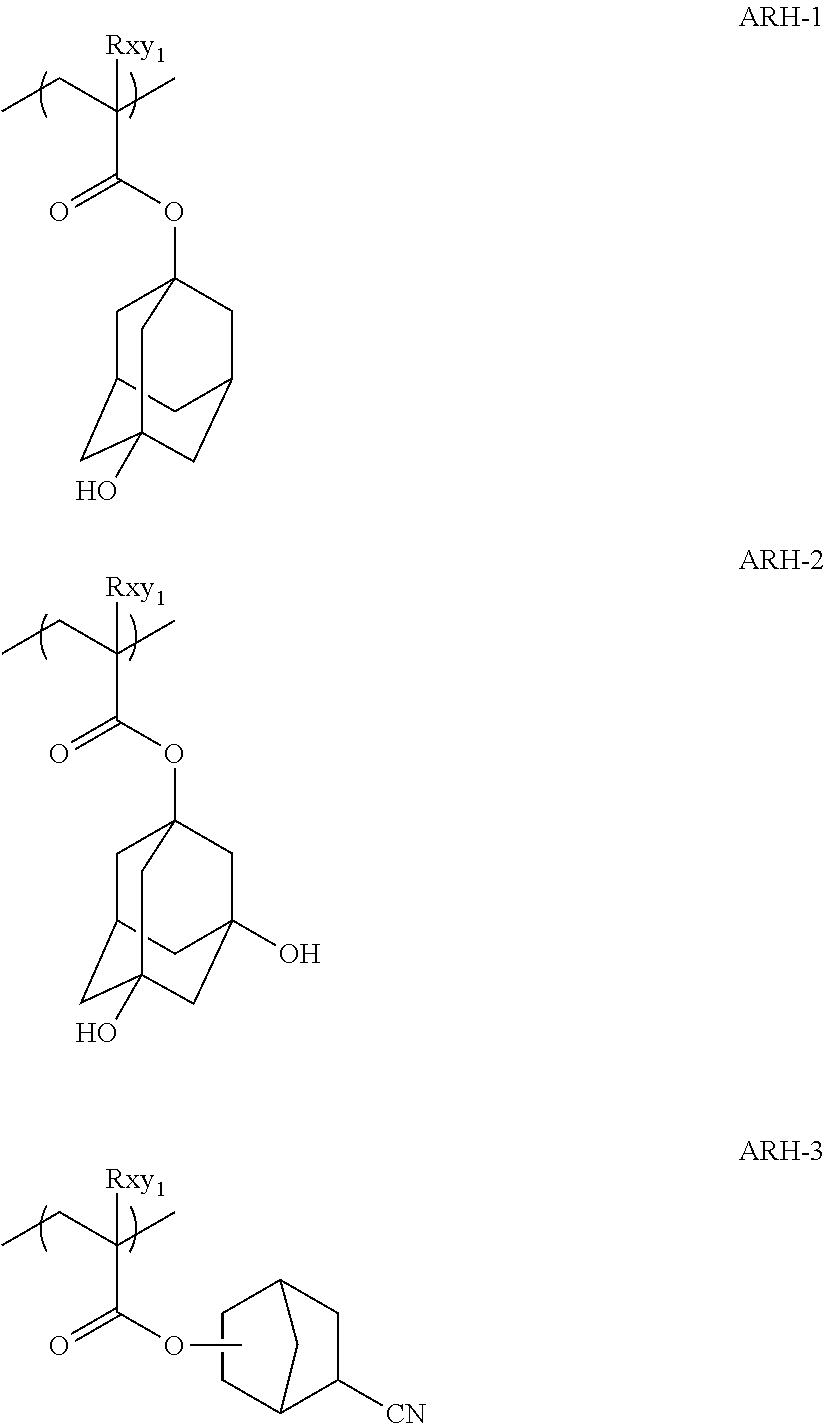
C1C2CC3(O)CC(CC1(OC(C(CC)(C)[Rxy1])=O)C3)C2.C1C2CC3(O)CC(O)(CC1(OC(C(CC)(C)[Rxy1])=O)C3)C2.C1CC2C([CN])CC1C2.COC(C(CC)(C)[Rxy1])=O
